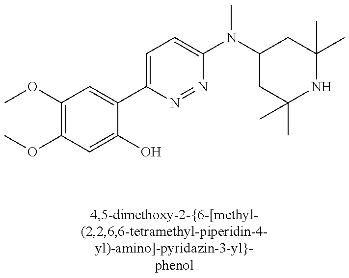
C1(OC)=C(OC)C=C(C2=CC=C(N(C3CC(C)(C)NC(C)(C)C3)C)N=N2)C(O)=C1
